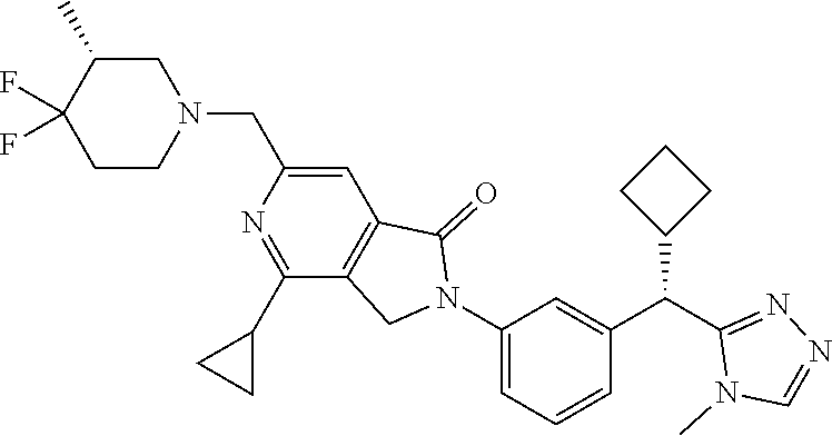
C1CN(CC2=CC3=C(C(C4CC4)=N2)CN(C2=CC=CC(C(C4=NN=CN4C)C4CCC4)=C2)C3=O)CC(C)C1(F)F
